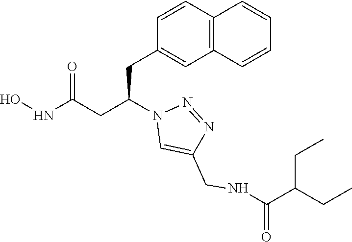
C1(CC(CC(NO)=O)N2C=C(CNC(C(CC)CC)=O)N=N2)=CC2=C(C=C1)C=CC=C2
